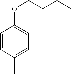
C1=CC(C)=CC=C1OCCCC
